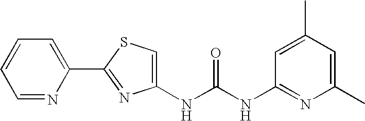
C1(NC(NC2=NC(C)=CC(C)=C2)=O)=CSC(C2=CC=CC=N2)=N1
